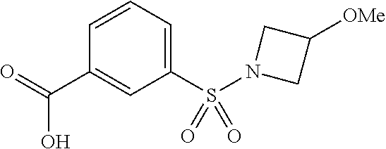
C1(S(N2CC([OMe])C2)(=O)=O)=CC=CC(C(=O)O)=C1
